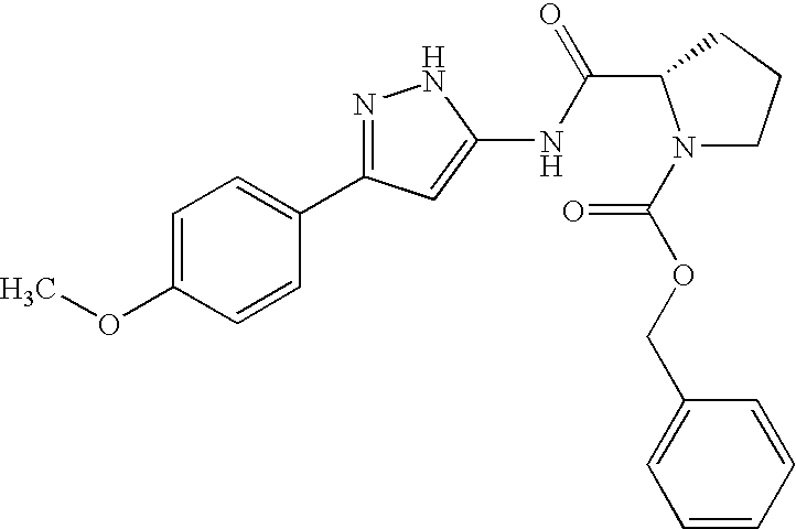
N1(C(OCC2=CC=CC=C2)=O)CCCC1C(NC1=CC(C2=CC=C(OC)C=C2)=NN1)=O
